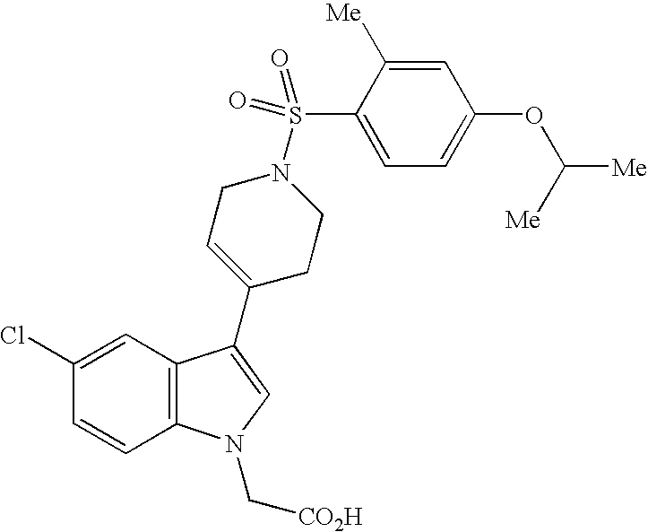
C1(Cl)=CC2=C(C=C1)N(C[CO2H])C=C2C1=CCN(S(C2=CC=C(OC([Me])[Me])C=C2[Me])(=O)=O)CC1
